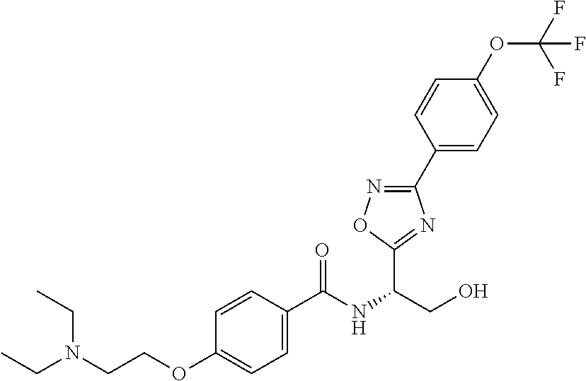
C1(C(NC(CO)C2=NC(C3=CC=C(OC(F)(F)F)C=C3)=NO2)=O)=CC=C(OCCN(CC)CC)C=C1
